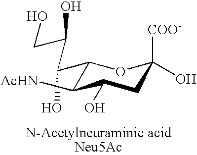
C(O)(C(CO)O)C1C([AcHN])C(O)CC([COO-])(O)O1
